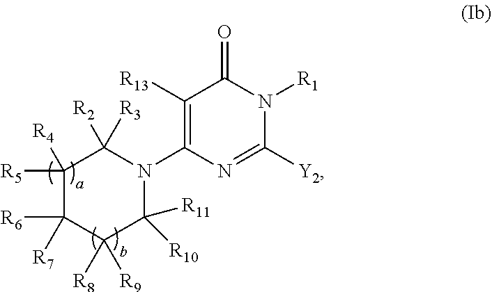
C1([R5])([R4])C([R7])([R6])C([R8])([R9])C([R10])([R11])N(C2=C([R13])C(=O)N([R1])C([Y2])=N2)C1([R2])[R3]
